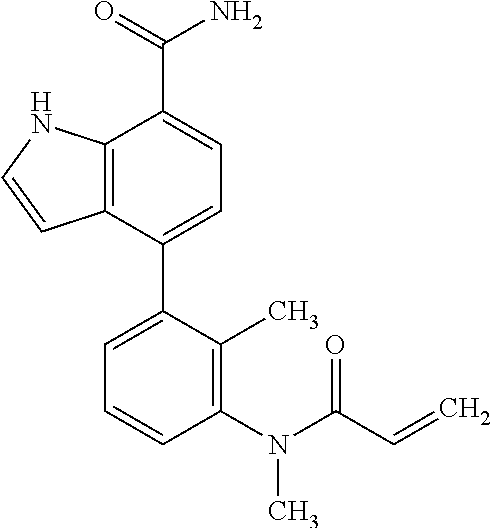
C12=C(C(C3=CC=CC(N(C(C=C)=O)C)=C3C)=CC=C1C(=O)N)C=CN2
